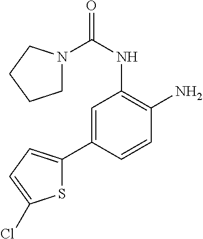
C1N(C(NC2=C(N)C=CC(C3=CC=C(Cl)S3)=C2)=O)CCC1
